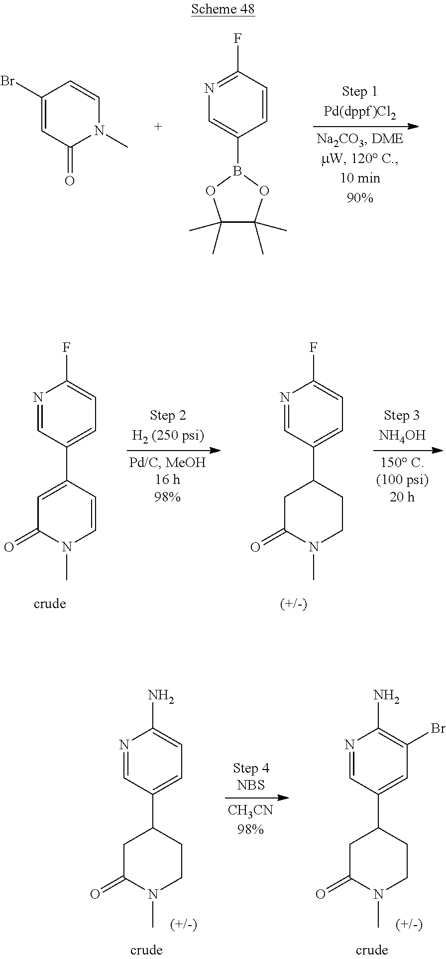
C1(Br)=CC(=O)N(C)C=C1.C1=CC(F)=NC=C1B1OC(C)(C)C(C)(C)O1.C1=C(C2=CC(=O)N(C)C=C2)C=NC(F)=C1.C1=C(C2CC(=O)N(C)CC2)C=NC(F)=C1.C1=C(C2CC(=O)N(C)CC2)C=NC(N)=C1Br.C1=C(C2CC(=O)N(C)CC2)C=NC(N)=C1
